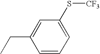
C1=CC=C(S[CF3])C=C1CC
